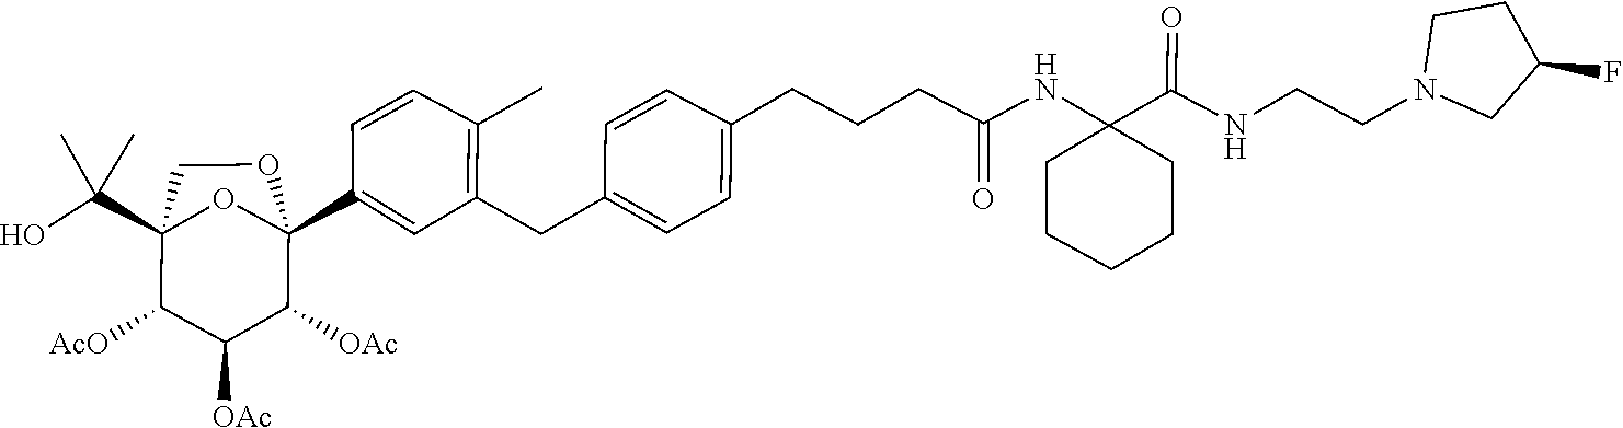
C1(F)CN(CCNC(C2(NC(CCCC3=CC=C(CC4=C(C)C=CC(C56C([OAc])C([OAc])C([AcO])C(C(O)(C)C)(CO5)O6)=C4)C=C3)=O)CCCCC2)=O)CC1
